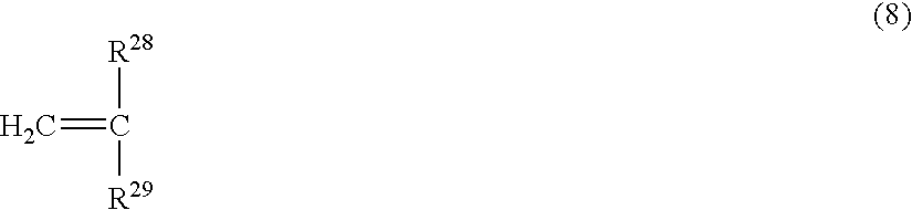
[R28]C(=C)[R29]
